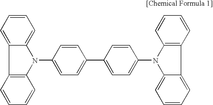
C12=C(N(C3=CC=C(C4=CC=C(N5C6=CC=CC=C6C6=C5C=CC=C6)C=C4)C=C3)C3=CC=CC=C13)C=CC=C2
